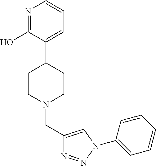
N1=C(O)C(C2CCN(CC3=CN(C4=CC=CC=C4)N=N3)CC2)=CC=C1
